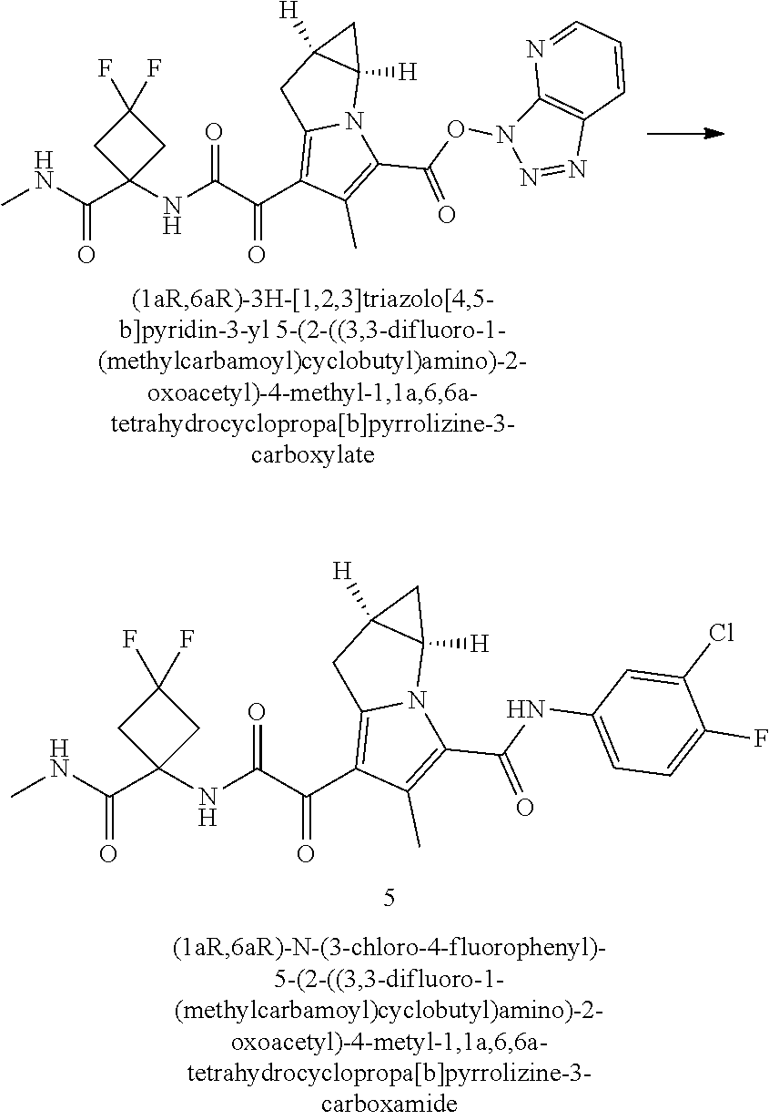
C(C1(NC(C(C2=C3N(C(C(ON4N=NC5=C4N=CC=C5)=O)=C2C)C2([H])C([H])(C3)C2)=O)=O)CC(F)(F)C1)(NC)=O.C(C1(NC(C(C2=C3N(C(C(NC4=CC=C(F)C(Cl)=C4)=O)=C2C)C2([H])C([H])(C3)C2)=O)=O)CC(F)(F)C1)(NC)=O
